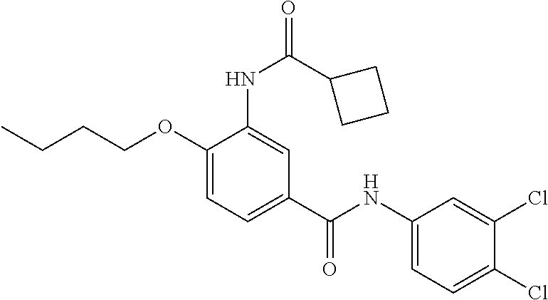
C1(OCCCC)=CC=C(C(NC2=CC=C(Cl)C(Cl)=C2)=O)C=C1NC(=O)C1CCC1
